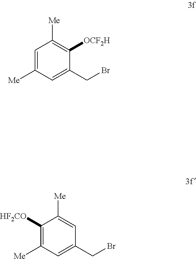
C1=C([Me])C=C(CBr)C([OCF2H])=C1[Me].C1([HF2CO])=C([Me])C=C(CBr)C=C1[Me]
